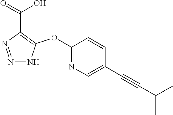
C1(OC2=C(C(=O)O)N=NN2)=NC=C(C#CC(C)C)C=C1
